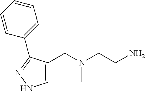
C1=C(CN(CCN)C)C(C2=CC=CC=C2)=NN1
